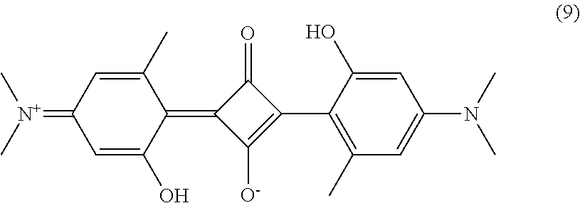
C1(=O)C(=C2C(C)=CC(=[N+](C)C)C=C2O)C([O-])=C1C1=C(C)C=C(N(C)C)C=C1O
